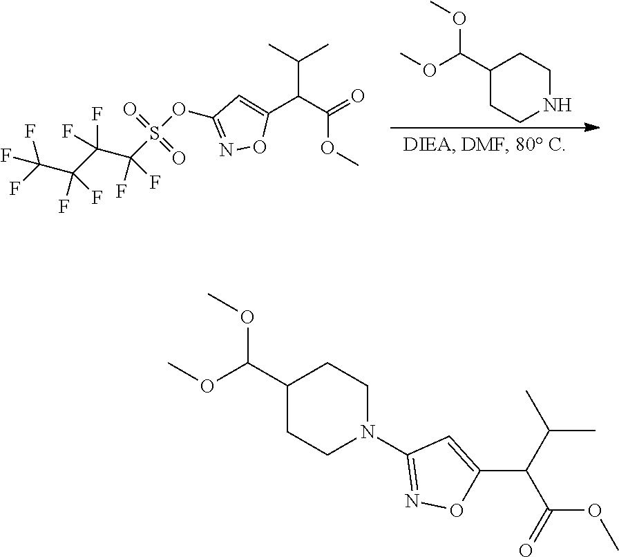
C1(C(OC)OC)CCNCC1.C(C(C(C(S(=O)(=O)OC1=NOC(C(C(=O)OC)C(C)C)=C1)(F)F)(F)F)(F)F)(F)(F)F.C1(C(OC)OC)CCN(C2=NOC(C(C(C)C)C(=O)OC)=C2)CC1
